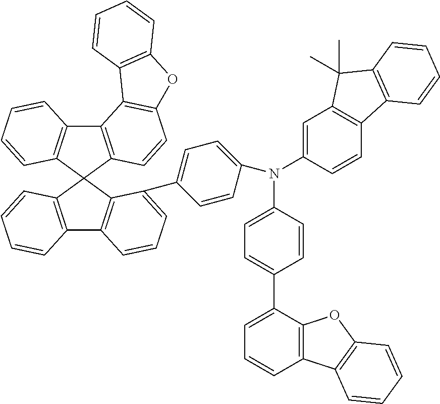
C12=C(C3(C4=C1C=CC=C4C1=CC=C(N(C4=CC=C(C5=CC=CC6=C5OC5=C6C=CC=C5)C=C4)C4=CC5=C(C=C4)C4=C(C5(C)C)C=CC=C4)C=C1)C1=C(C4=C3C=CC=C4)C3=C(C=C1)OC1=C3C=CC=C1)C=CC=C2
